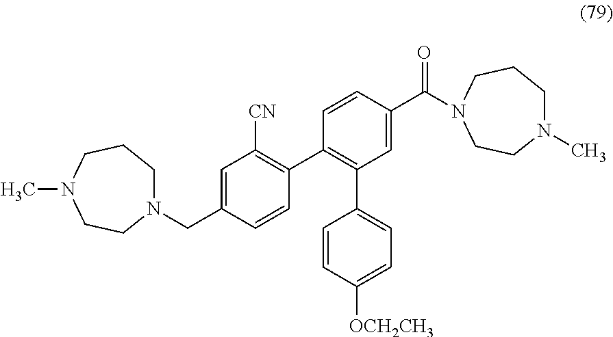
C1=C(C(=O)N2CCCN(C)CC2)C=CC(C2=C([CN])C=C(CN3CCCN(C)CC3)C=C2)=C1C1=CC=C([OCH2CH3])C=C1
